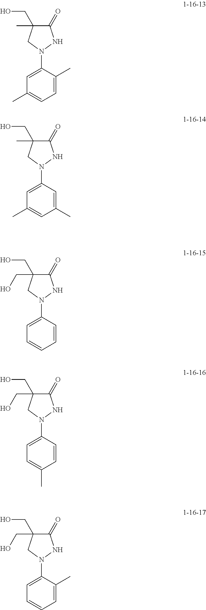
C1(=O)C(CO)(C)CN(C2=CC(C)=CC=C2C)N1.C1(=O)C(CO)(C)CN(C2=CC(C)=CC(C)=C2)N1.C1(=O)C(CO)(CO)CN(C2=CC=CC=C2)N1.C1(=O)C(CO)(CO)CN(C2=CC=C(C)C=C2)N1.C1(=O)C(CO)(CO)CN(C2=CC=CC=C2C)N1
